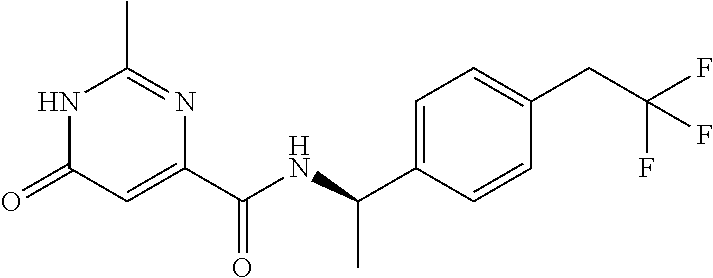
C1(C)=NC(C(NC(C2=CC=C(CC(F)(F)F)C=C2)C)=O)=CC(=O)N1
